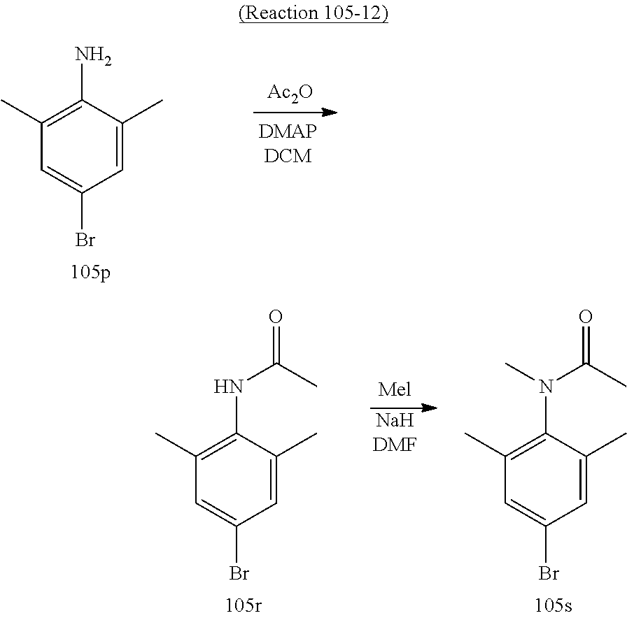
C1(C)=C(N)C(C)=CC(Br)=C1.[Ac2O].C1(C)=C(NC(C)=O)C(C)=CC(Br)=C1.C1(C)=C(N(C(C)=O)C)C(C)=CC(Br)=C1
